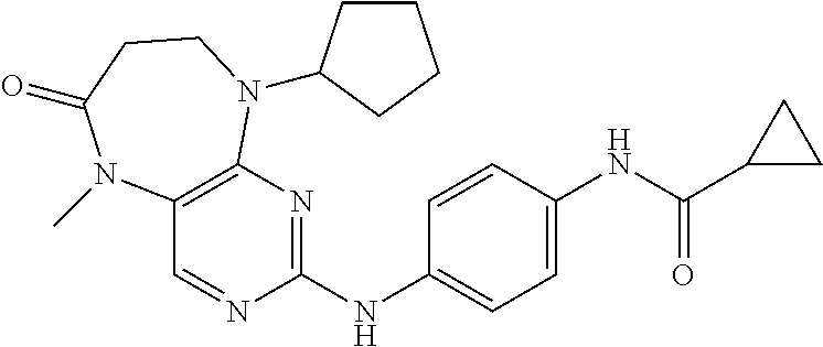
C1(NC2=CC=C(NC(C3CC3)=O)C=C2)=NC2=C(C=N1)N(C)C(=O)CCN2C1CCCC1
